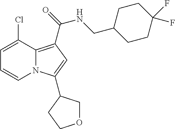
C1=C(Cl)C2=C(C(=O)NCC3CCC(F)(F)CC3)C=C(C3COCC3)N2C=C1
